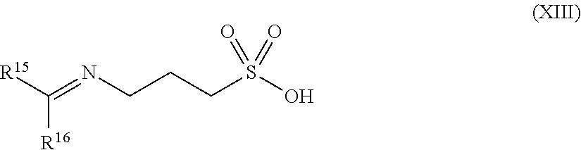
[R15]C(=NCCCS(O)(=O)=O)[R16]
